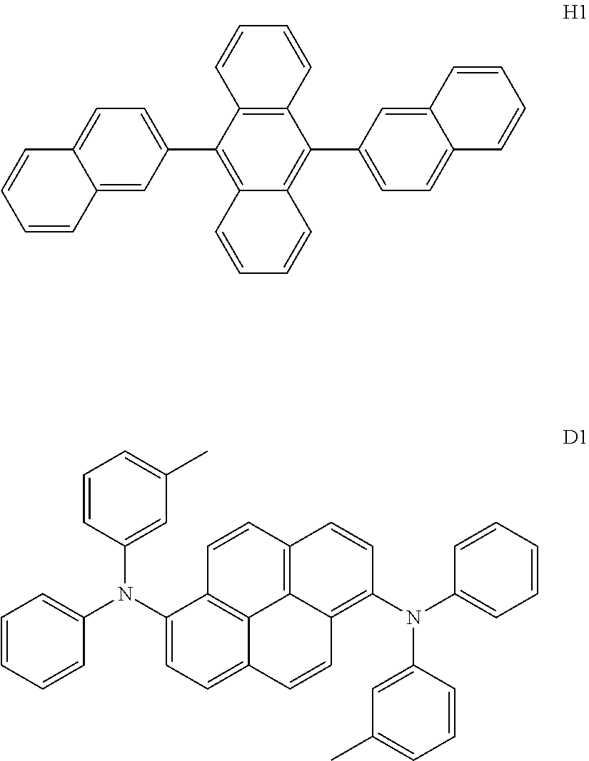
C12=C(C(C3=CC=C4C(=C3)C=CC=C4)=C3C(=C1C1=CC=C4C(=C1)C=CC=C4)C=CC=C3)C=CC=C2.C1=CC(N(C2=CC=C3C4=C2C=CC2=C4C(=C(N(C4=CC=CC=C4)C4=CC(C)=CC=C4)C=C2)C=C3)C2=CC=CC=C2)=CC(C)=C1
